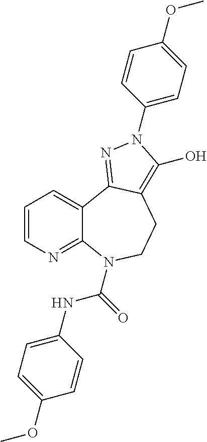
C1=CN=C2C(=C1)C1=NN(C3=CC=C(OC)C=C3)C(O)=C1CCN2C(NC1=CC=C(OC)C=C1)=O
